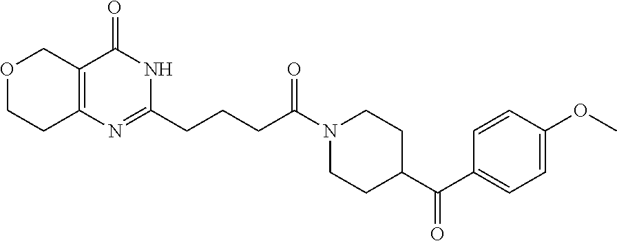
C12=C(N=C(CCCC(N3CCC(C(C4=CC=C(OC)C=C4)=O)CC3)=O)NC1=O)CCOC2
